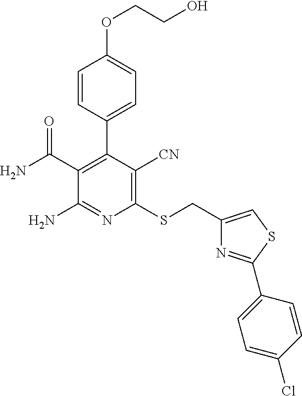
C1(CSC2=C([CN])C(C3=CC=C(OCCO)C=C3)=C(C(N)=O)C(N)=N2)=CSC(C2=CC=C(Cl)C=C2)=N1
